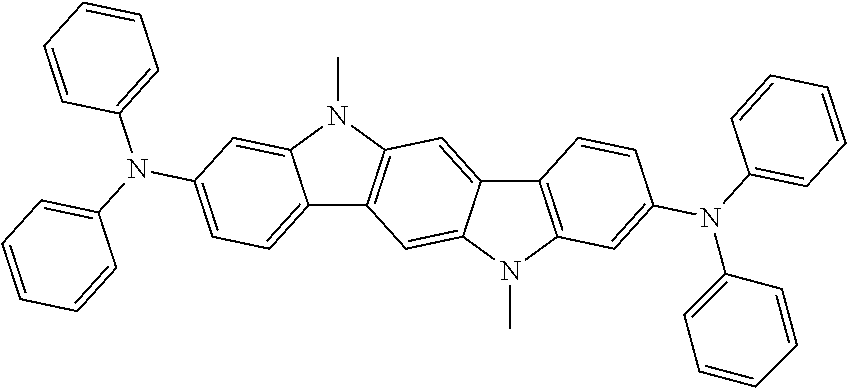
C12=CC=C(N(C3=CC=CC=C3)C3=CC=CC=C3)C=C1N(C)C1=C2C=C2C(=C1)C1=C(N2C)C=C(N(C2=CC=CC=C2)C2=CC=CC=C2)C=C1
